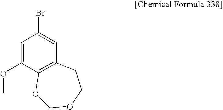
C1=C(OC)C2=C(C=C1Br)CCOCO2
